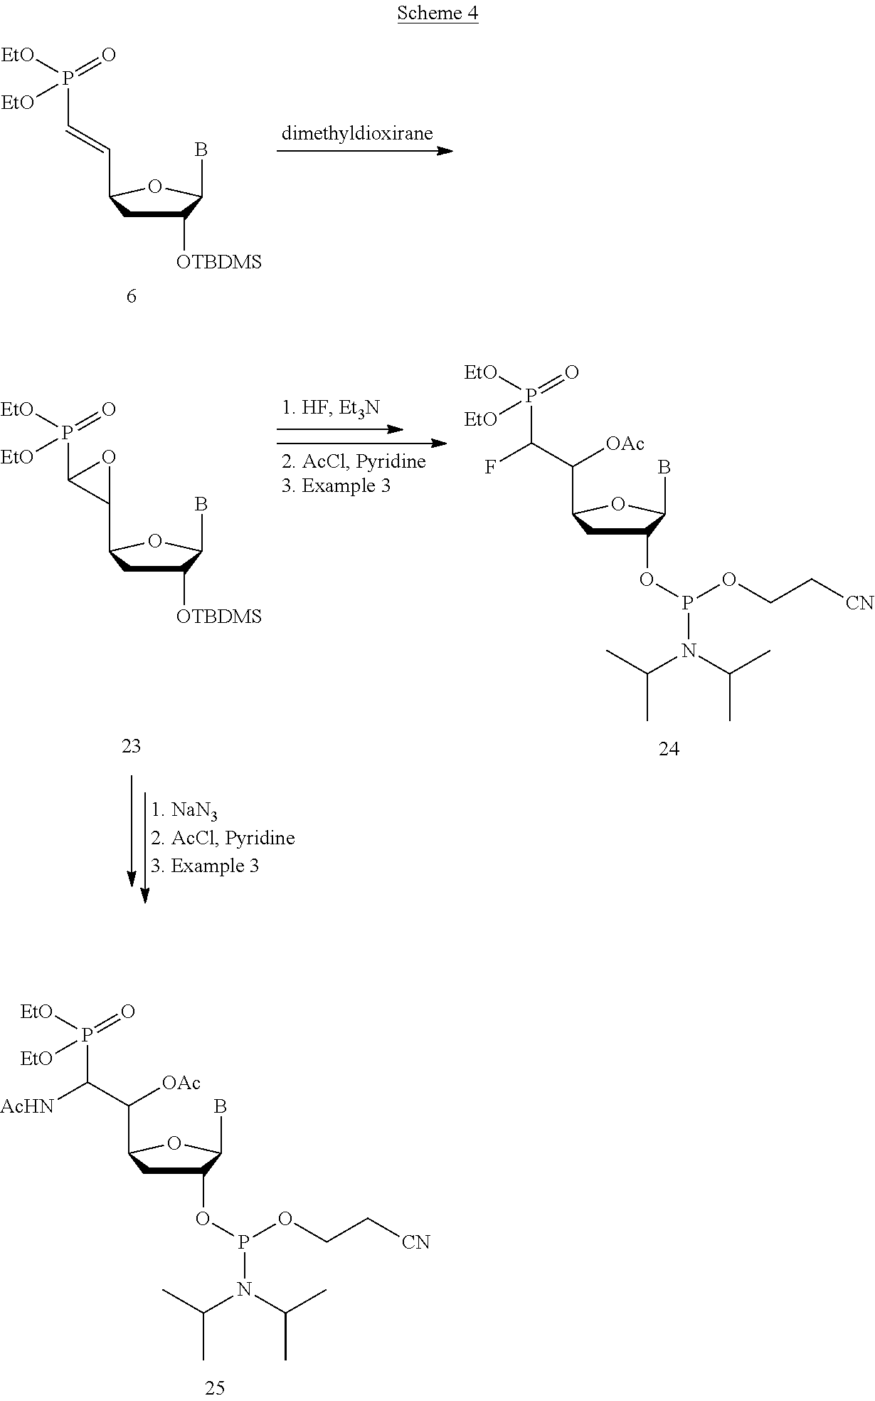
C1([OTBDMS])CC(C=CP([EtO])(=O)[EtO])OC1B.C1(OP(OCC[CN])N(C(C)C)C(C)C)CC(C(C(P([EtO])(=O)[EtO])[AcHN])[OAc])OC1B.C1([OTBDMS])CC(C2C(P([EtO])(=O)[EtO])O2)OC1B.C1(OP(OCC[CN])N(C(C)C)C(C)C)CC(C(C(P([EtO])(=O)[EtO])F)[OAc])OC1B
